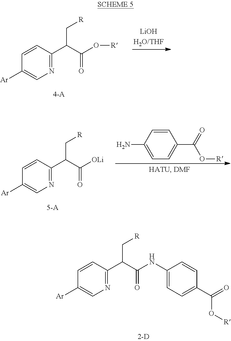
N1=C(C(C(O[R])=O)C[R])C=CC([Ar])=C1.N1=C(C(C([OLi])=O)C[R])C=CC([Ar])=C1.C1=CC(N)=CC=C1C(=O)O[R].N1=C(C(C(NC2=CC=C(C(=O)O[R])C=C2)=O)C[R])C=CC([Ar])=C1
